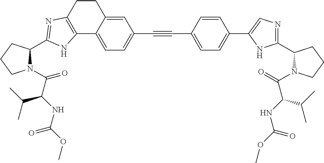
C1(C2=CC=C(C#CC3=CC=C4C(=C3)CCC3=C4NC(C4N(C(C(NC(OC)=O)C(C)C)=O)CCC4)=N3)C=C2)=CN=C(C2N(C(=O)C(NC(OC)=O)C(C)C)CCC2)N1
